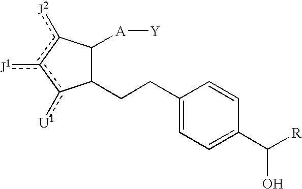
C1(CCC2C([A][Y])c([J2])c([J1])c2[U1])=CC=C(C([R])O)C=C1
